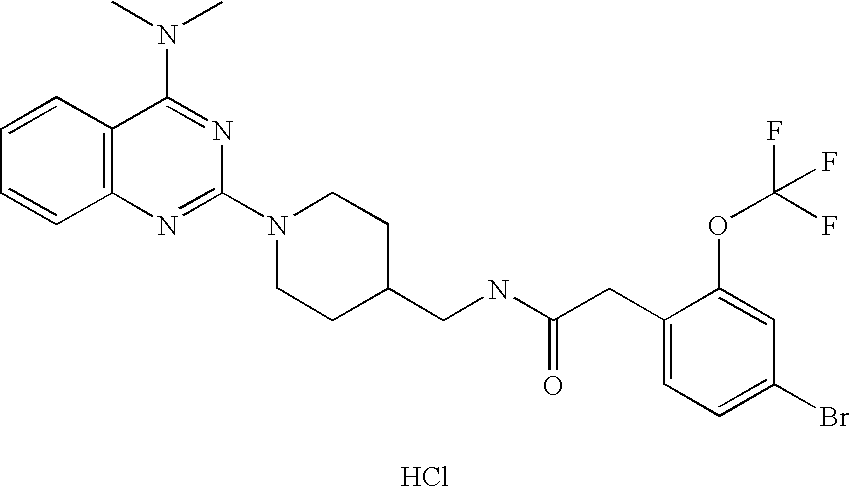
C1=CC2=C(C=C1)N=C(N1CCC(CNC(CC3=CC=C(Br)C=C3OC(F)(F)F)=O)CC1)N=C2N(C)C.Cl
